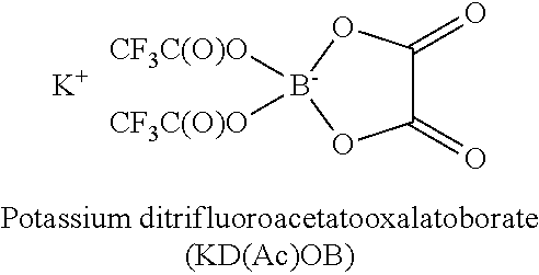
C1(=O)C(=O)O[B-]([CF3C(O)O])([CF3C(O)O])O1.[K]
